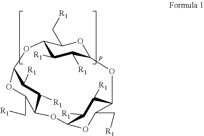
C12C(C[R1])OC(C([R1])C1[R1])OC1C([R1])C([R1])C(OC1C[R1])OC1C(C[R1])OC(C([R1])C1[R1])O2
